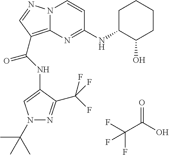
FC(C(O)=O)(F)F.N(C(=O)C1=C2N(N=C1)C=CC(NC1C(O)CCCC1)=N2)C1=CN(C(C)(C)C)N=C1C(F)(F)F
